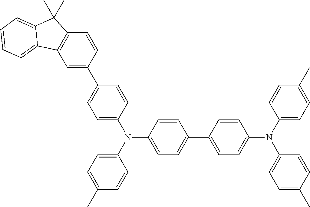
C1=C(C2=CC=C(N(C3=CC=C(C4=CC=C(N(C5=CC=C(C)C=C5)C5=CC=C(C)C=C5)C=C4)C=C3)C3=CC=C(C)C=C3)C=C2)C=CC2=C1C1=CC=CC=C1C2(C)C
